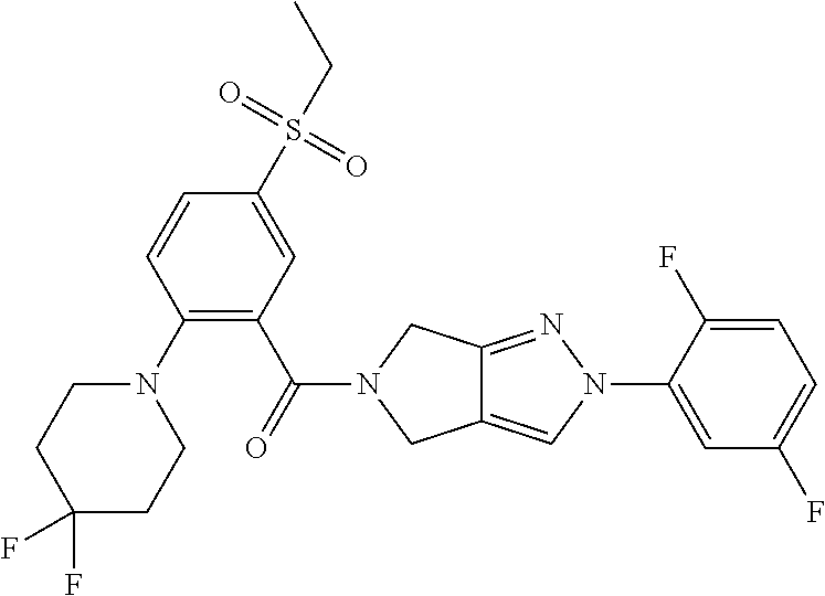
C1(F)=CC=C(F)C(N2C=C3C(=N2)CN(C(=O)C2=C(N4CCC(F)(F)CC4)C=CC(S(CC)(=O)=O)=C2)C3)=C1
